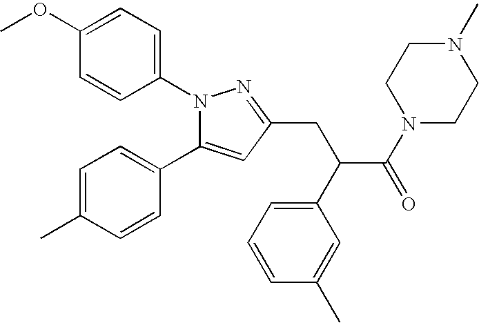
C1(OC)=CC=C(N2C(C3=CC=C(C)C=C3)=CC(CC(C(N3CCN(C)CC3)=O)C3=CC=CC(C)=C3)=N2)C=C1
